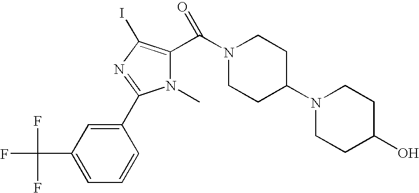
C1=C(C(F)(F)F)C=C(C2=NC(I)=C(C(N3CCC(N4CCC(O)CC4)CC3)=O)N2C)C=C1
